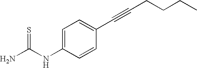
NC(NC1=CC=C(C#CCCCC)C=C1)=S
